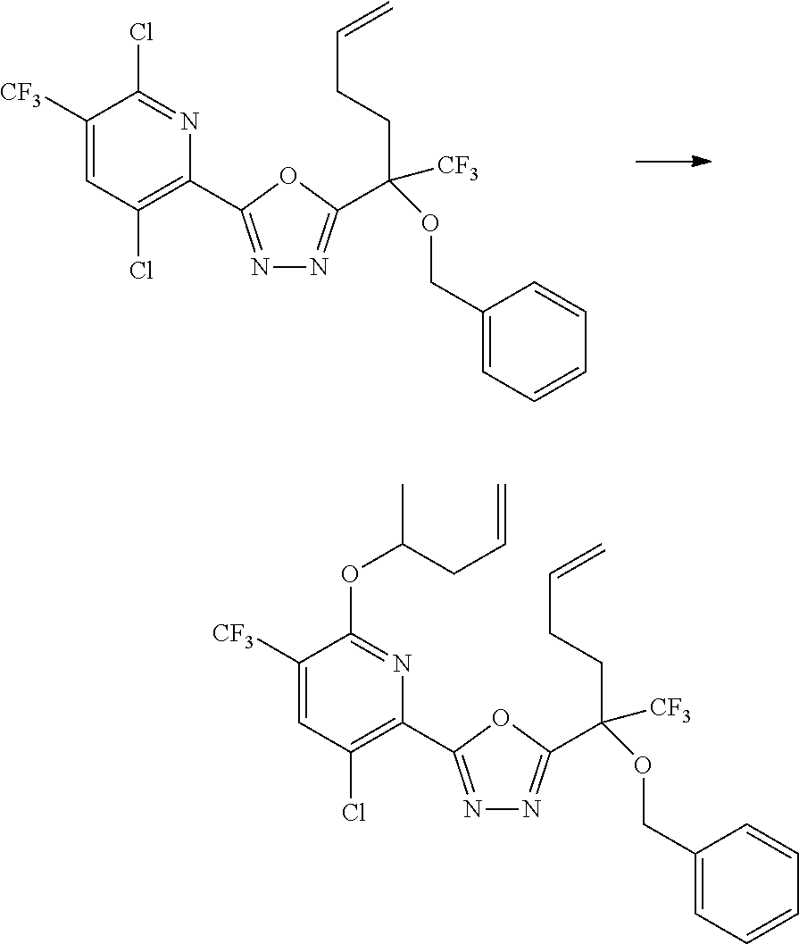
C1(COC([CF3])(CCC=C)C2=NN=C(C3=C(Cl)C=C([CF3])C(OC(C)CC=C)=N3)O2)=CC=CC=C1.C1(COC([CF3])(CCC=C)C2=NN=C(C3=C(Cl)C=C([CF3])C(Cl)=N3)O2)=CC=CC=C1
